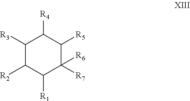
C1([R3])C([R2])C([R1])C([R7])([R6])C([R5])C1[R4]
